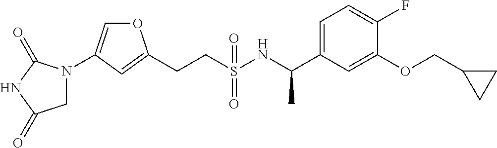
C(CS(NC(C1=CC=C(F)C(OCC2CC2)=C1)C)(=O)=O)C1=CC(N2CC(=O)NC2=O)=CO1
